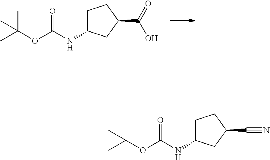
O(C(C)(C)C)C(=O)NC1CCC(C(O)=O)C1.O(C(C)(C)C)C(=O)NC1CCC(C#N)C1
